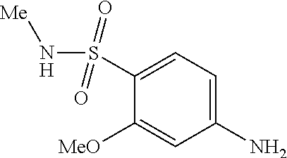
C1(N)=CC=C(S(N[Me])(=O)=O)C([MeO])=C1
